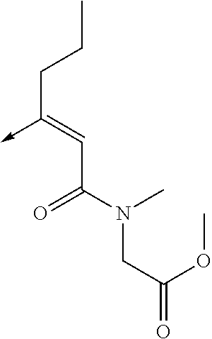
C(C(N(CC(=O)OC)C)=O)=C(CCC)->C
